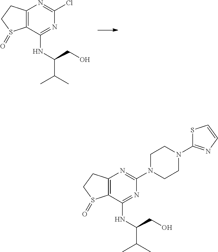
C12=C(C(NC(CO)C(C)C)=NC(Cl)=N1)S(=O)CC2.C12=C(C(NC(CO)C(C)C)=NC(N3CCN(C4=NC=CS4)CC3)=N1)S(=O)CC2
